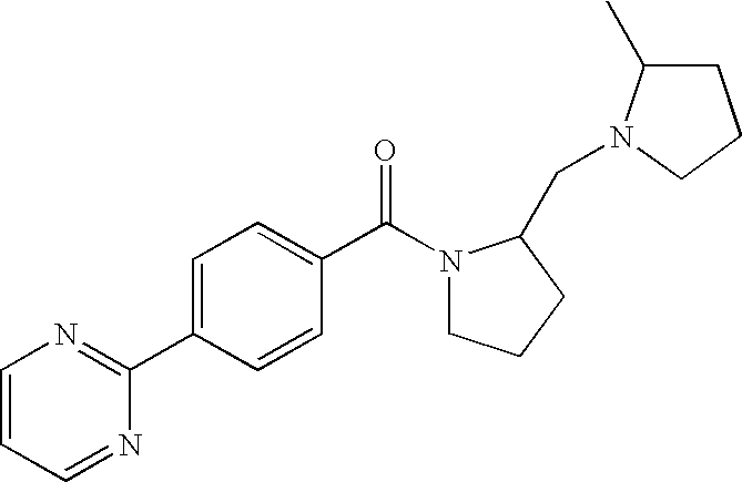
C1=CN=C(C2=CC=C(C(=O)N3CCCC3CN3C(C)CCC3)C=C2)N=C1
